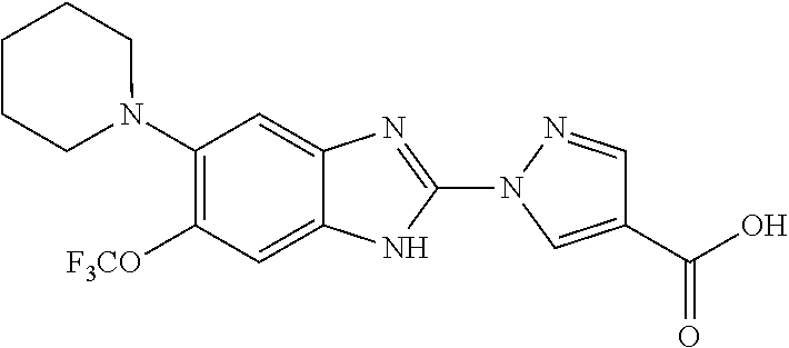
C1(N2CCCCC2)=C([F3CO])C=C2C(=C1)N=C(N1C=C(C(O)=O)C=N1)N2
